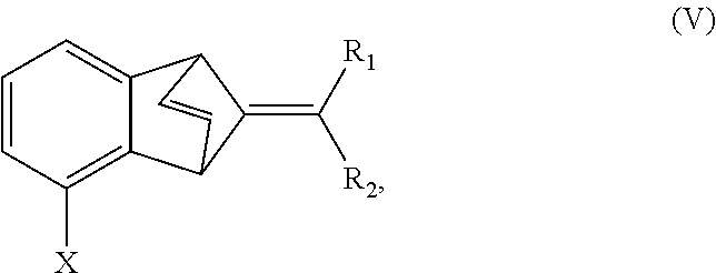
C1=CC([X])=C2C(=C1)C1C(=C([R1])[R2])C2C=C1
